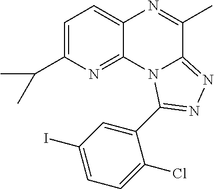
C1=C(C(C)C)N=C2C(=C1)N=C(C)C1=NN=C(C3=CC(I)=CC=C3Cl)N21
